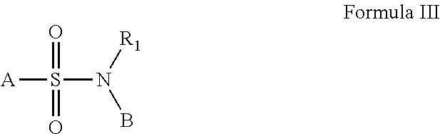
[A]S(=O)(=O)N([R1])B
